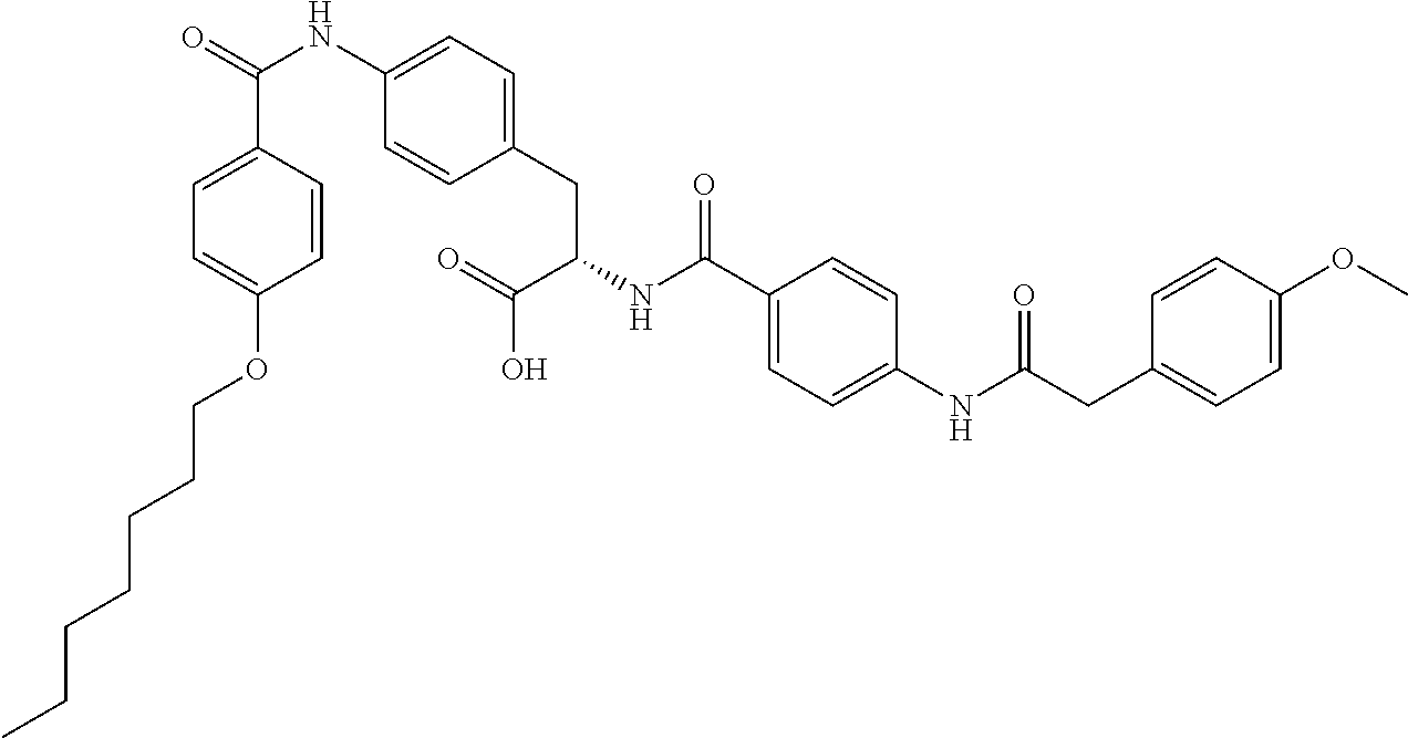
C1=CC(C(=O)NC2=CC=C(CC(NC(C3=CC=C(NC(CC4=CC=C(OC)C=C4)=O)C=C3)=O)C(=O)O)C=C2)=CC=C1OCCCCCCC
